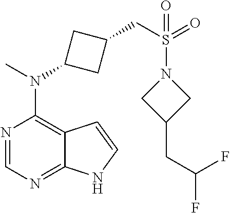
N1=CN=C2C(=C1N(C)C1CC(CS(=O)(=O)N3CC(CC(F)F)C3)C1)C=CN2
